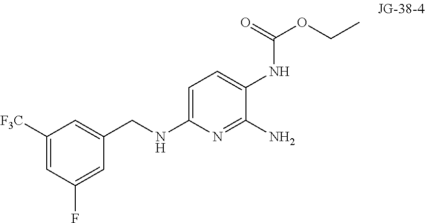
C1(CNC2=CC=C(NC(=O)OCC)C(N)=N2)=CC([F3C])=CC(F)=C1
